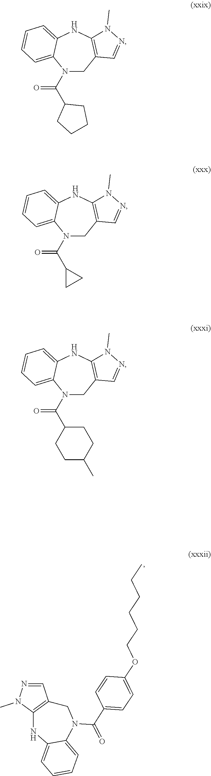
C1=NN(C)C2=C1CN(C(C1=CC=C(OCCCCCC)C=C1)=O)C1=CC=CC=C1N2.C1C2=C(NC3=CC=CC=C3N1C(=O)C1CCCC1)N(C)N=C2.C1C2=C(NC3=CC=CC=C3N1C(=O)C1CC1)N(C)N=C2.C1C2=C(NC3=CC=CC=C3N1C(=O)C1CCC(C)CC1)N(C)N=C2
